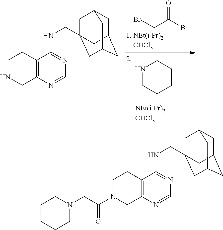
C1NCC2=C(C1)C(NCC13CC4CC(CC(C1)C4)C3)=NC=N2.N1CCCCC1.BrCC(Br)=O.C1N(C(CN2CCCCC2)=O)CC2=C(C1)C(NCC13CC4CC(CC(C1)C4)C3)=NC=N2
